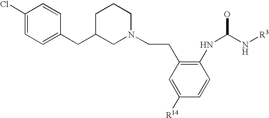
C1([R14])=CC(CCN2CCCC(CC3=CC=C(Cl)C=C3)C2)=C(NC(N[R3])O)C=C1
